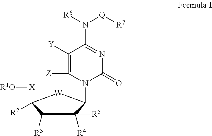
C1([R3])C([R4])([R5])C(N2C([Z])=C([Y])C(N([R6])[Q][R7])=NC2=O)[W]C1([X][R1O])[R2]
